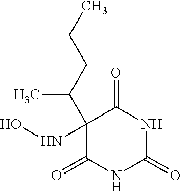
C1(C(CCC)C)(NO)C(=O)NC(=O)NC1=O
